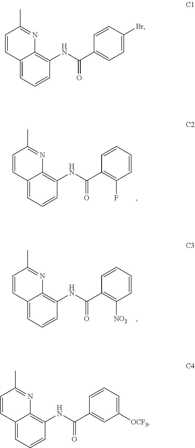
C12=CC=CC(NC(C3=C(F)C=CC=C3)=O)=C1N=C(C)C=C2.C12=CC=CC(NC(C3=C([NO2])C=CC=C3)=O)=C1N=C(C)C=C2.C12=CC=CC(NC(C3=CC([OCF3])=CC=C3)=O)=C1N=C(C)C=C2.C12=CC=CC(NC(C3=CC=C(Br)C=C3)=O)=C1N=C(C)C=C2
